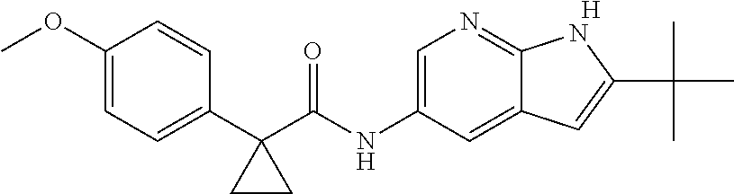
[H].C1=C(NC(C2(C3=CC=C(OC)C=C3)CC2)=O)C=C2C(=N1)NC(C(C)(C)C)=C2
